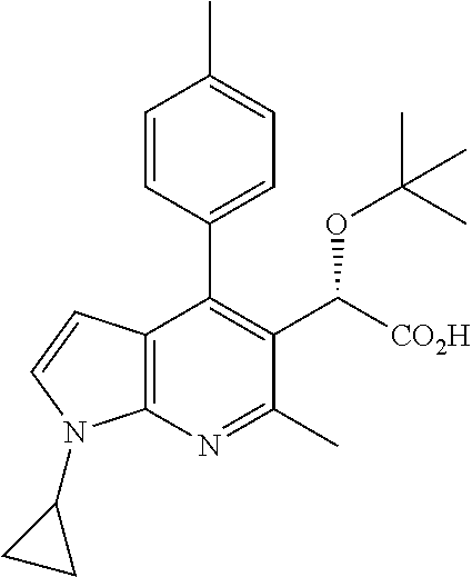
C12=C(N=C(C)C(C([CO2H])OC(C)(C)C)=C1C1=CC=C(C)C=C1)N(C1CC1)C=C2
